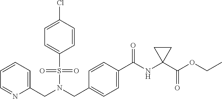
C1=CC=C(CN(S(=O)(=O)C2=CC=C(Cl)C=C2)CC2=CC=C(C(=O)NC3(C(=O)OCC)CC3)C=C2)N=C1
